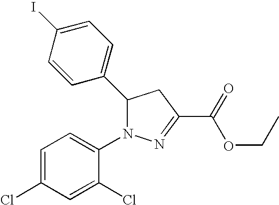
C1(C2N(C3=CC=C(Cl)C=C3Cl)N=C(C(=O)OCC)C2)=CC=C(I)C=C1
